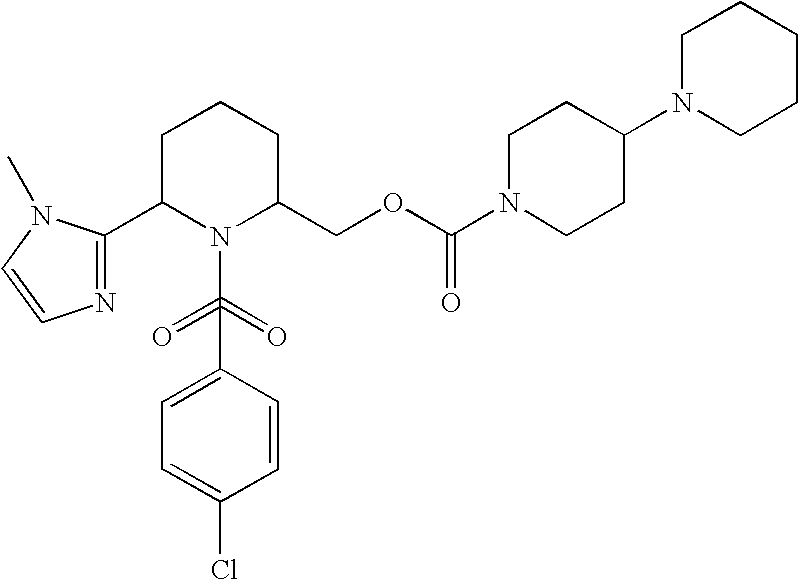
N1=C(C2N(C(=O)(=O)C3=CC=C(Cl)C=C3)C(COC(N3CCC(N4CCCCC4)CC3)=O)CCC2)N(C)C=C1
